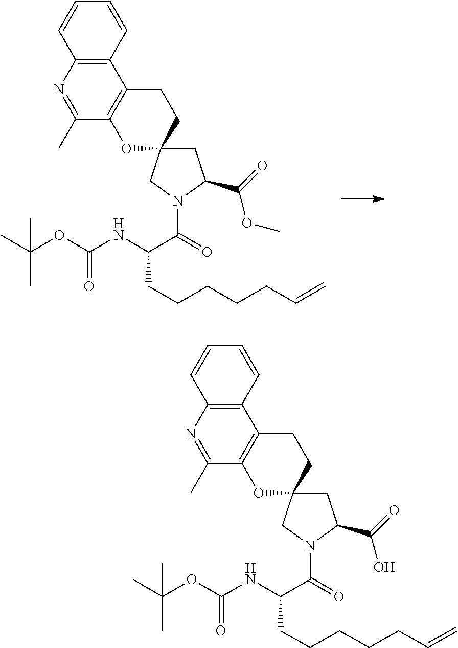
C12=C(N=C(C)C3=C1CCC1(O3)CC(C(=O)OC)N(C(=O)C(NC(OC(C)(C)C)=O)CCCCCC=C)C1)C=CC=C2.C12=C(N=C(C)C3=C1CCC1(O3)CC(C(=O)O)N(C(=O)C(NC(OC(C)(C)C)=O)CCCCCC=C)C1)C=CC=C2
